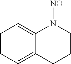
C1=CC=C2C(=C1)N([NO])CCC2
